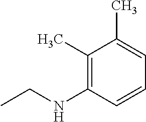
C1(C)=C(NCC)C=CC=C1C
